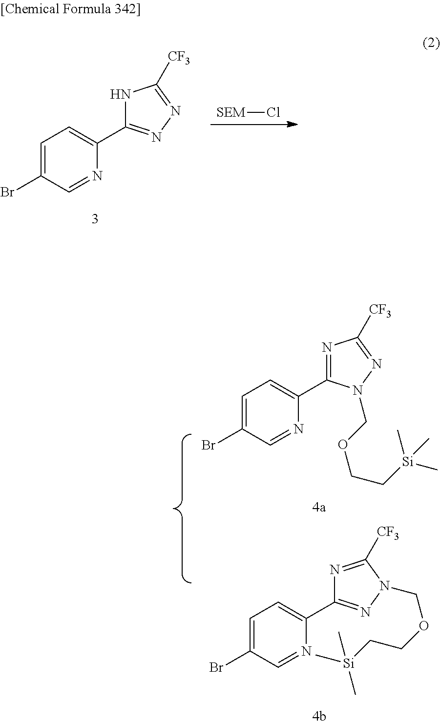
[SEM]Cl.C1=C(Br)C=NC(C2=NN=C([CF3])N2)=C1.C1=C(Br)C=NC(C2=NN(COCC[Si](C)(C)C)C([CF3])=N2)=C1.C1=C(Br)C=NC(C2=NC([CF3])=NN2COCC[Si](C)(C)C)=C1
